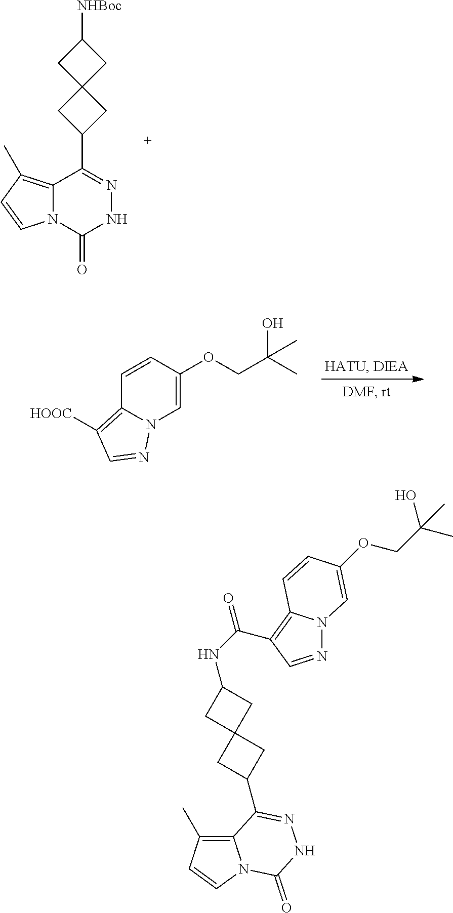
C12=C([HOOC])C=NN1C=C(OCC(C)(O)C)C=C2.C1([NHBoc])CC2(C1)CC(C1=NNC(=O)N3C1=C(C)C=C3)C2.N(C1CC2(C1)CC(C1=NNC(=O)N3C1=C(C)C=C3)C2)C(=O)C1=C2N(N=C1)C=C(OCC(C)(O)C)C=C2
